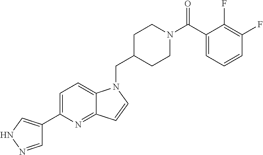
C1=NNC=C1C1=CC=C2C(=N1)C=CN2CC1CCN(C(C2=CC=CC(F)=C2F)=O)CC1
